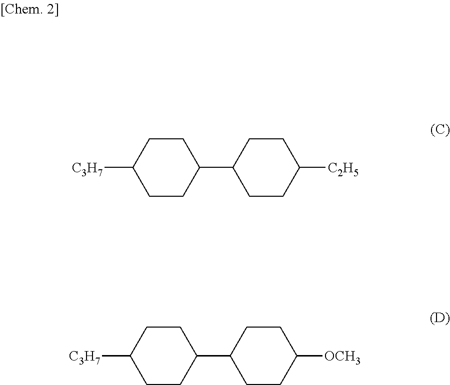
C1CC(C2CCC([C3H7])CC2)CCC1[C2H5].C1CC(C2CCC([C3H7])CC2)CCC1[OCH3]
